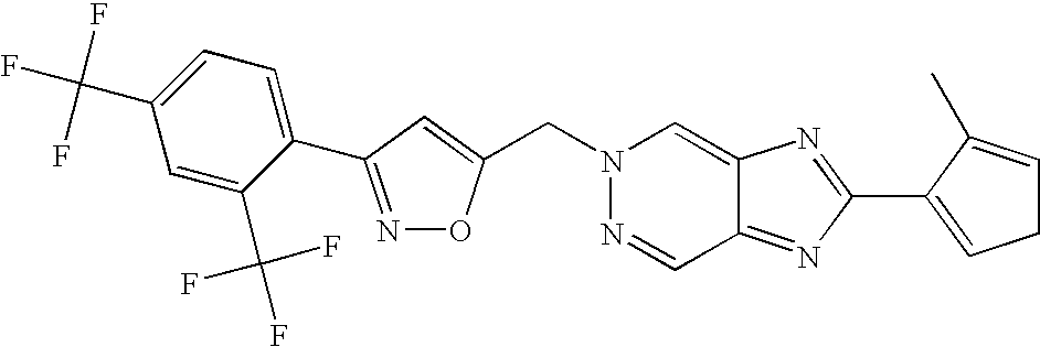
C(N1N=CC2=NC(C3=CCC=C3C)=NC2=C1)C1=CC(C2=CC=C(C(F)(F)F)C=C2C(F)(F)F)=NO1
